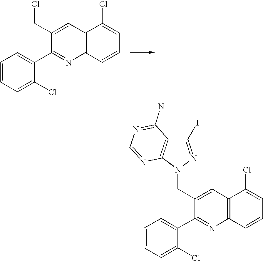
C1(CCl)=CC2=C(N=C1C1=CC=CC=C1Cl)C=CC=C2Cl.C1(CN2C3=C(C(I)=N2)C(N)=NC=N3)=CC2=C(N=C1C1=CC=CC=C1Cl)C=CC=C2Cl
